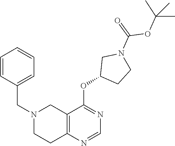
C12=C(N=CN=C1OC1CCN(C(OC(C)(C)C)=O)C1)CCN(CC1=CC=CC=C1)C2
